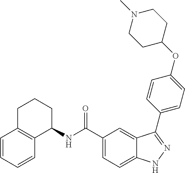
C12=C(C=CC=C1)CCCC2NC(C1=CC=C2C(=C1)C(C1=CC=C(OC3CCN(C)CC3)C=C1)=NN2)=O
